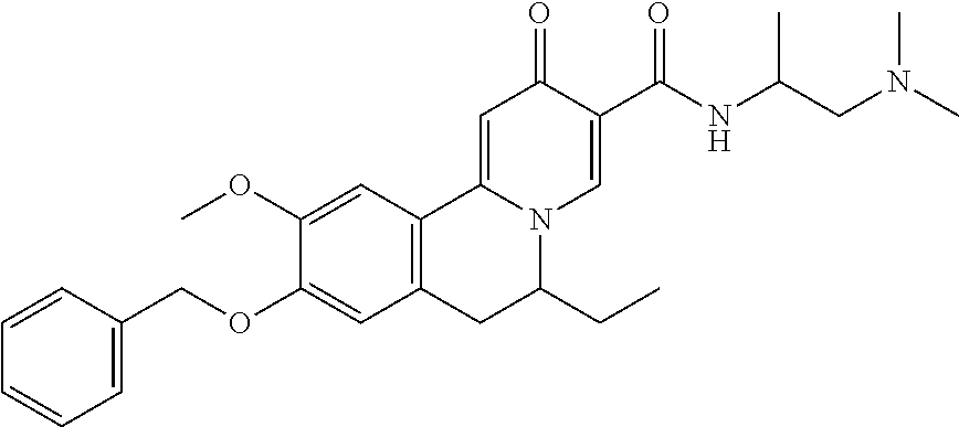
C1(OC)=CC2=C(C=C1OCC1=CC=CC=C1)CC(CC)N1C2=CC(=O)C(C(NC(CN(C)C)C)=O)=C1
